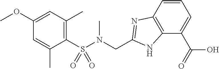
C1(S(N(CC2=NC3=C(N2)C(C(O)=O)=CC=C3)C)(=O)=O)=C(C)C=C(OC)C=C1C
